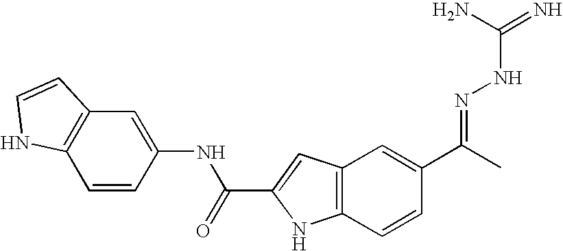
C12=C(C=C(C(C)=NNC(=N)N)C=C1)C=C(C(NC1=CC3=C(C=C1)NC=C3)=O)N2
